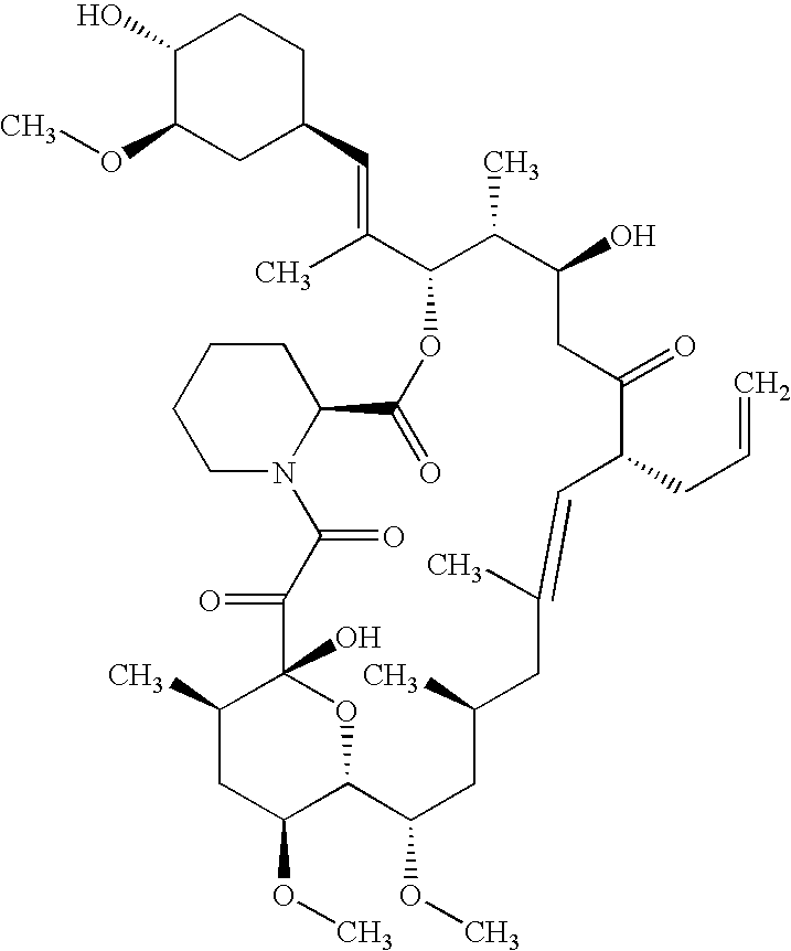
C1(O)C(OC)CC(C=C(C2C(C)C(O)CC(=O)C(CC=C)C=C(C)CC(C)CC(OC)C3C(OC)CC(C)C(O)(C(=O)C(=O)N4C(C(=O)O2)CCCC4)O3)C)CC1
